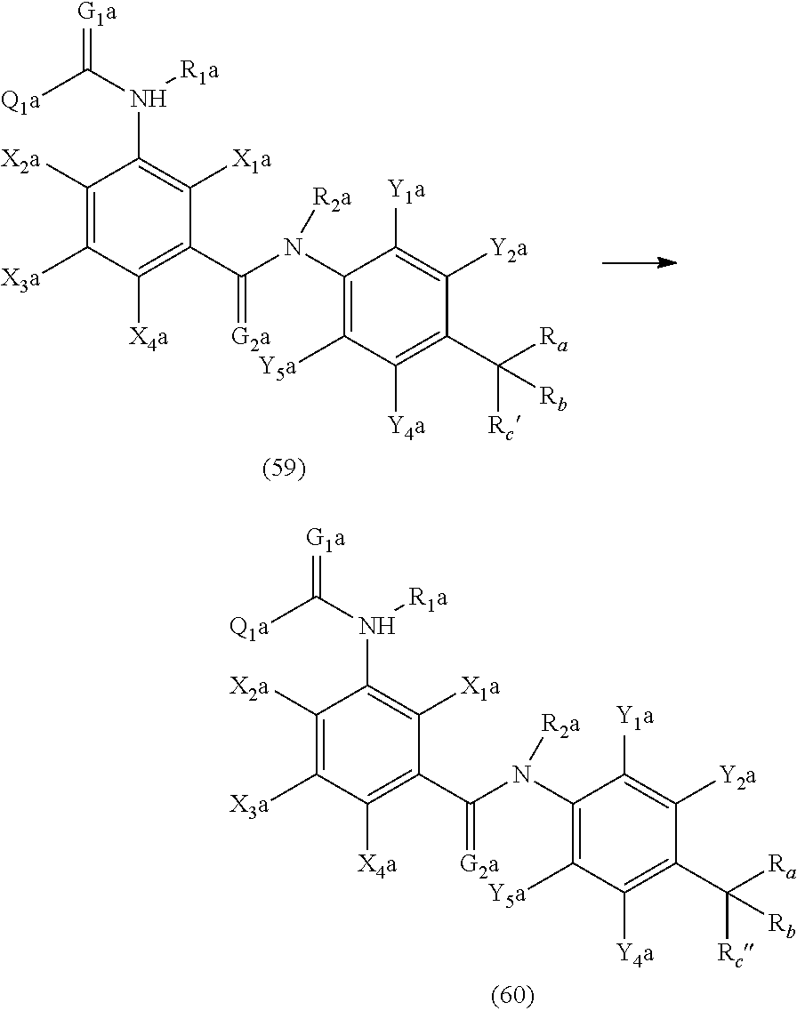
C1([X2a])=C([X3a])C([X4a])=C(C(N(C2=C([Y5a])C([Y4a])=C(C([Ra])([Rc])[Rb])C([Y2a])=C2[Y1a])[R2a])=[G2a])C([X1a])=C1N([R1a])C([Q1a])=[G1a].C1([X2a])=C([X3a])C([X4a])=C(C(N(C2=C([Y5a])C([Y4a])=C(C([Ra])([Rc])[Rb])C([Y2a])=C2[Y1a])[R2a])=[G2a])C([X1a])=C1N([R1a])C([Q1a])=[G1a]
